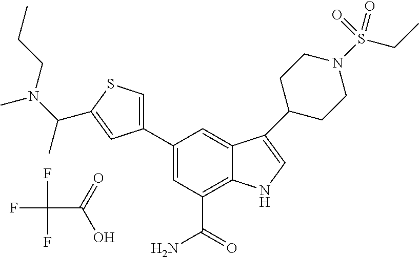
FC(F)(F)C(=O)O.C1=C(C2=CSC(C(N(CCC)C)C)=C2)C=C2C(=C1C(=O)N)NC=C2C1CCN(S(=O)(=O)CC)CC1
